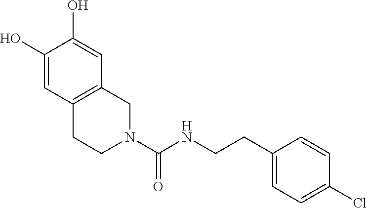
N1(C(NCCC2=CC=C(Cl)C=C2)=O)CC2=C(CC1)C=C(O)C(O)=C2
